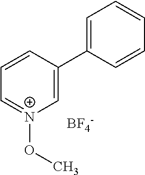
[BF4-].C1=CC=[N+](OC)C=C1C1=CC=CC=C1
